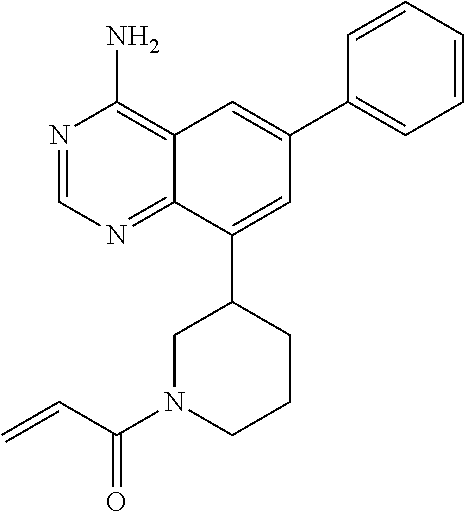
N1=CN=C2C(=C1N)C=C(C1=CC=CC=C1)C=C2C1CN(C(C=C)=O)CCC1
